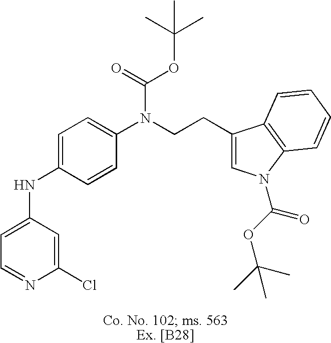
C1=C(NC2=CC=C(N(CCC3=CN(C(OC(C)(C)C)=O)C4=C3C=CC=C4)C(=O)OC(C)(C)C)C=C2)C=C(Cl)N=C1
